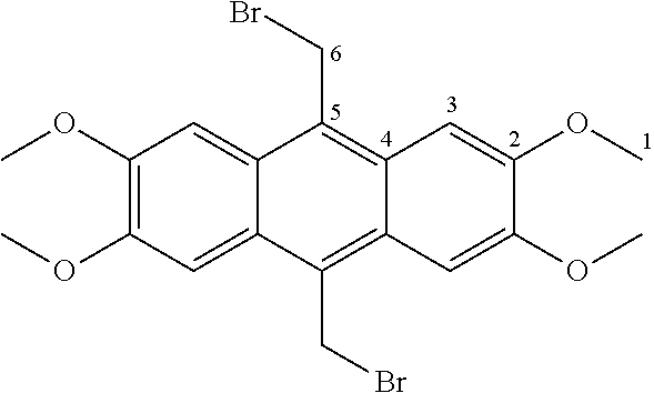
C1(OC)=C(OC)C=C2C(=C1)C(CBr)=C1C(=C2CBr)C=C(OC)C(OC)=C1
